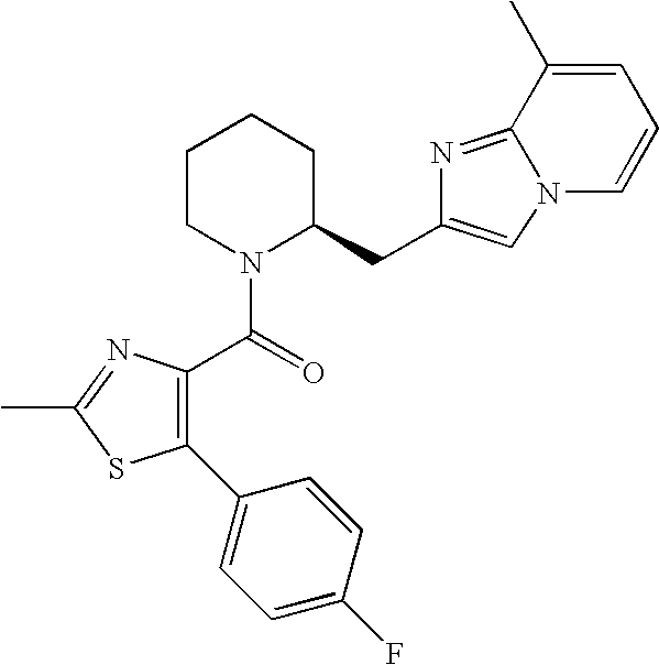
C1CN(C(=O)C2=C(C3=CC=C(F)C=C3)SC(C)=N2)C(CC2=CN3C=CC=C(C)C3=N2)CC1
